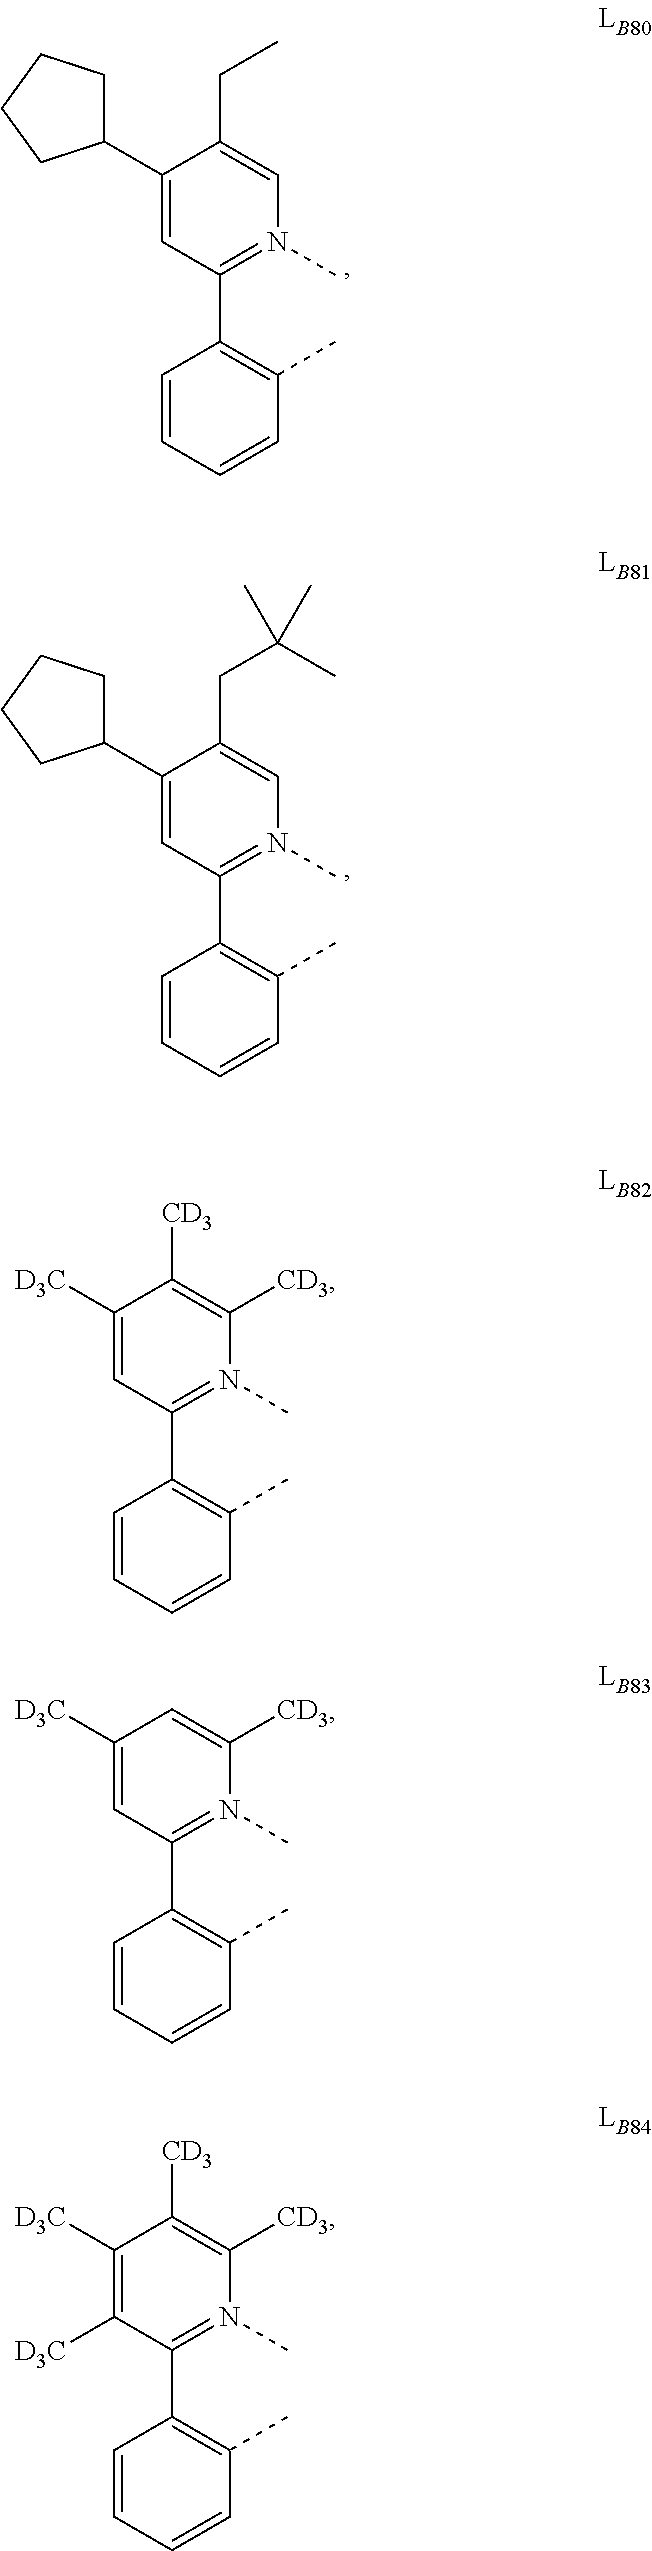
C1(C2CCCC2)=CC(C2=C(C)C=CC=C2)=N(C)C=C1CC.C1(C2CCCC2)=CC(C2=C(C)C=CC=C2)=N(C)C=C1CC(C)(C)C.C1([D3C])=CC(C2=C(C)C=CC=C2)=N(C)C([CD3])=C1[CD3].C1([D3C])=CC(C2=C(C)C=CC=C2)=N(C)C([CD3])=C1.C1([D3C])=C([D3C])C(C2=C(C)C=CC=C2)=N(C)C([CD3])=C1[CD3]
